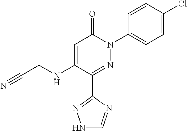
C1(C2=NN(C3=CC=C(Cl)C=C3)C(=O)C=C2NCC#N)=NNC=N1
